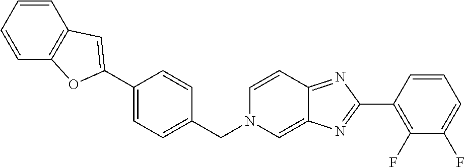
C1(C2=CC=C(CN3C=C4C(=NC(C5=C(F)C(F)=CC=C5)=N4)C=C3)C=C2)=CC2=C(O1)C=CC=C2
